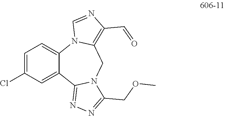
C1=C(Cl)C=C2C(=C1)N1C(=C(C=O)N=C1)CN1C2=NN=C1COC
